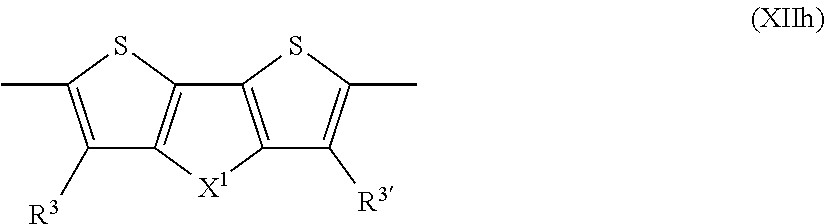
C1([R3])=C(C)SC2=C1[X1]C1=C2SC(C)=C1[R3]
